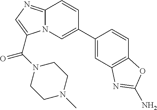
N12C(=NC=C1C(=O)N1CCN(C)CC1)C=CC(C1=CC3=C(C=C1)OC(N)=N3)=C2
